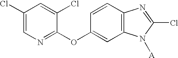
C1=CC(OC2=NC=C(Cl)C=C2Cl)=CC2=C1N=C(Cl)N2[A]
